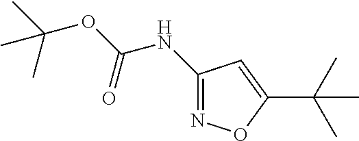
C1(NC(OC(C)(C)C)=O)=NOC(C(C)(C)C)=C1
